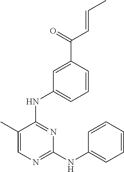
N(C1=NC(NC2=CC=CC=C2)=NC=C1C)C1=CC=CC(C(=O)C=CC)=C1
